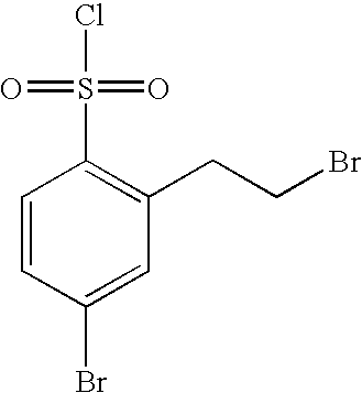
C1=CC(Br)=CC(CCBr)=C1S(Cl)(=O)=O
